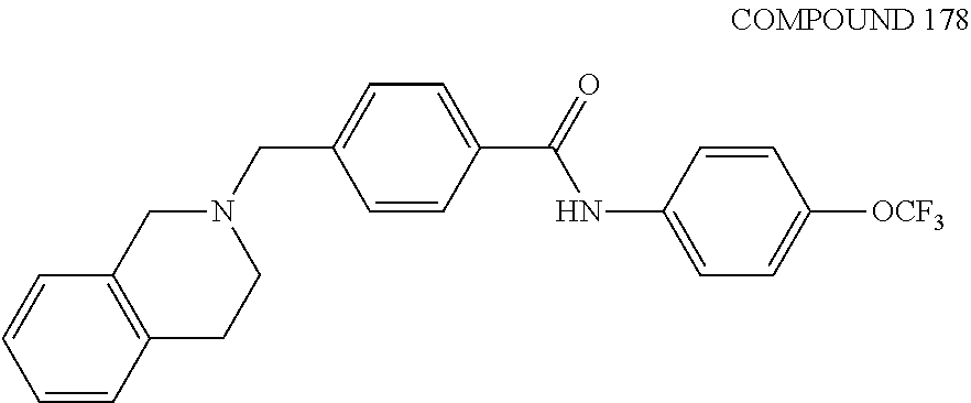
C1=CC2=C(C=C1)CN(CC1=CC=C(C(=O)NC3=CC=C([OCF3])C=C3)C=C1)CC2
